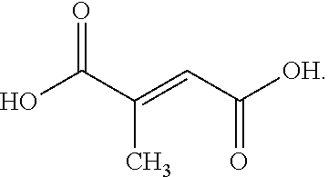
OC(C(=CC([OH])=O)C)=O
